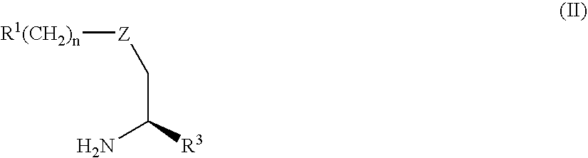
NC([R3])C[Z][R1(CH2)n]
